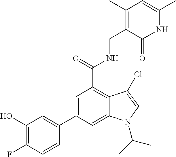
N1C(C)=CC(C)=C(CNC(C2=C3C(=CC(C4=CC(O)=C(F)C=C4)=C2)N(C(C)C)C=C3Cl)=O)C1=O
